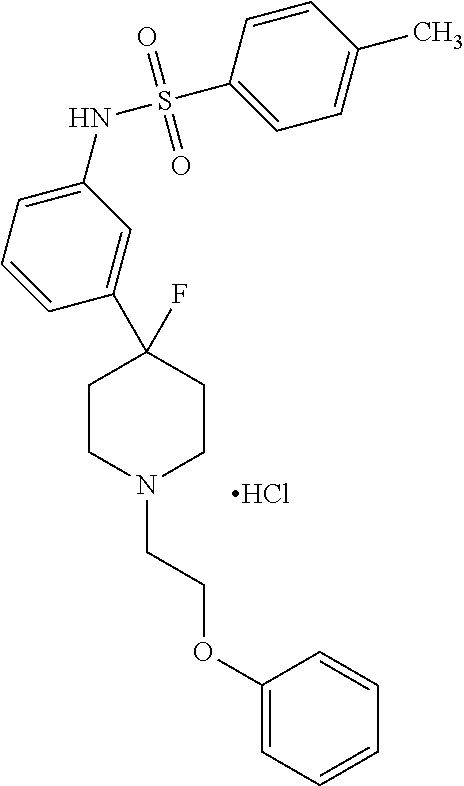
Cl.C1(F)(C2=CC(NS(=O)(=O)C3=CC=C(C)C=C3)=CC=C2)CCN(CCOC2=CC=CC=C2)CC1
